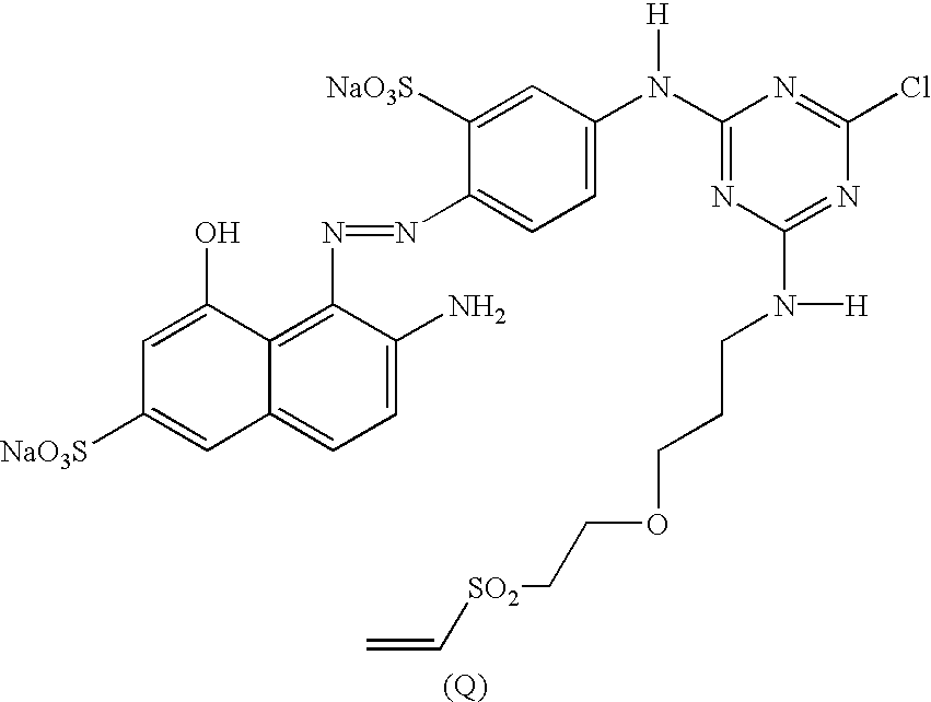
[(Q)].C12=C(N=NC3=CC=C(N(C4=NC(N([H])CCCOCC[SO2]C=C)=NC(Cl)=N4)[H])C=C3[NaO3S])C(N)=CC=C1C=C([NaO3S])C=C2O
